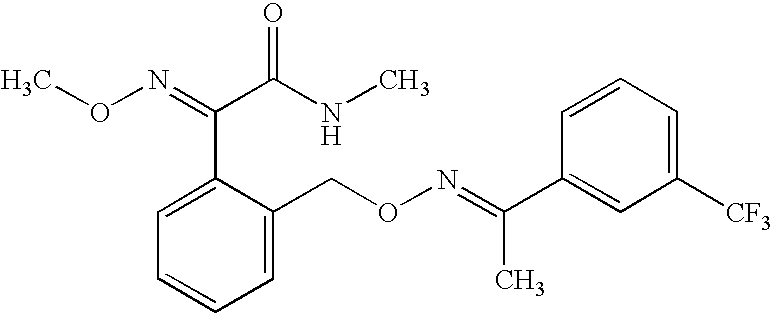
C1=CC=C([CF3])C=C1C(C)=NOCC1=CC=CC=C1C(C(NC)=O)=NOC
